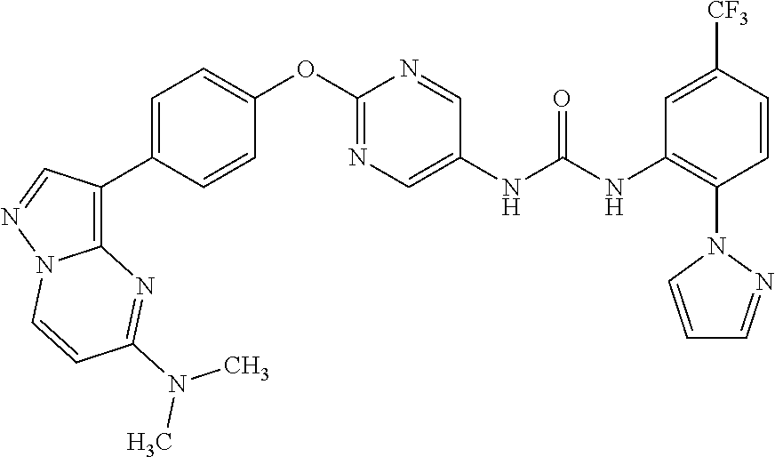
C1=C(C2=C3N(N=C2)C=CC(N(C)C)=N3)C=CC(OC2=NC=C(NC(NC3=C(N4C=CC=N4)C=CC([CF3])=C3)=O)C=N2)=C1
